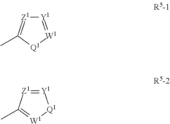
[Y1]1=[W1][Q1]C(C)=[Z1]1.[Y1]1=[Z1]C(C)=[W1][Q1]1
